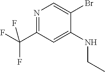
N1=C(C(F)(F)F)C=C(NCC)C(Br)=C1
